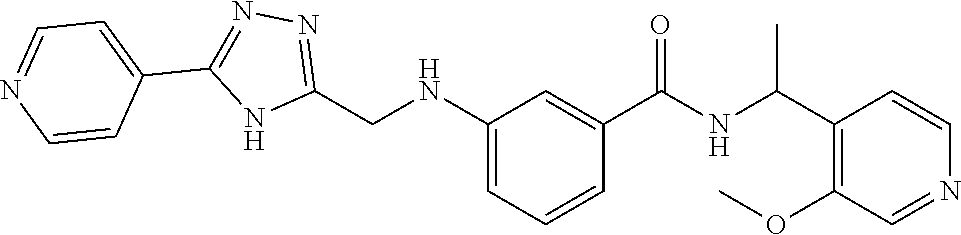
C1(CNC2=CC=CC(C(=O)NC(C3=C(OC)C=NC=C3)C)=C2)=NN=C(C2=CC=NC=C2)N1
